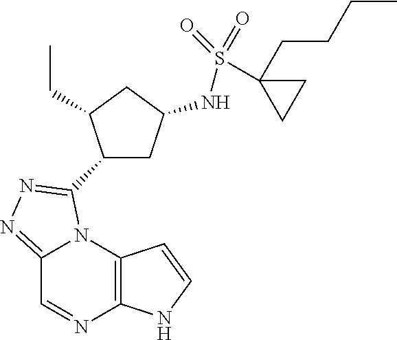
C12=C(N3C(=NN=C3C3CC(NS(=O)(=O)C4(CCCC)CC4)CC3CC)C=N1)C=CN2
